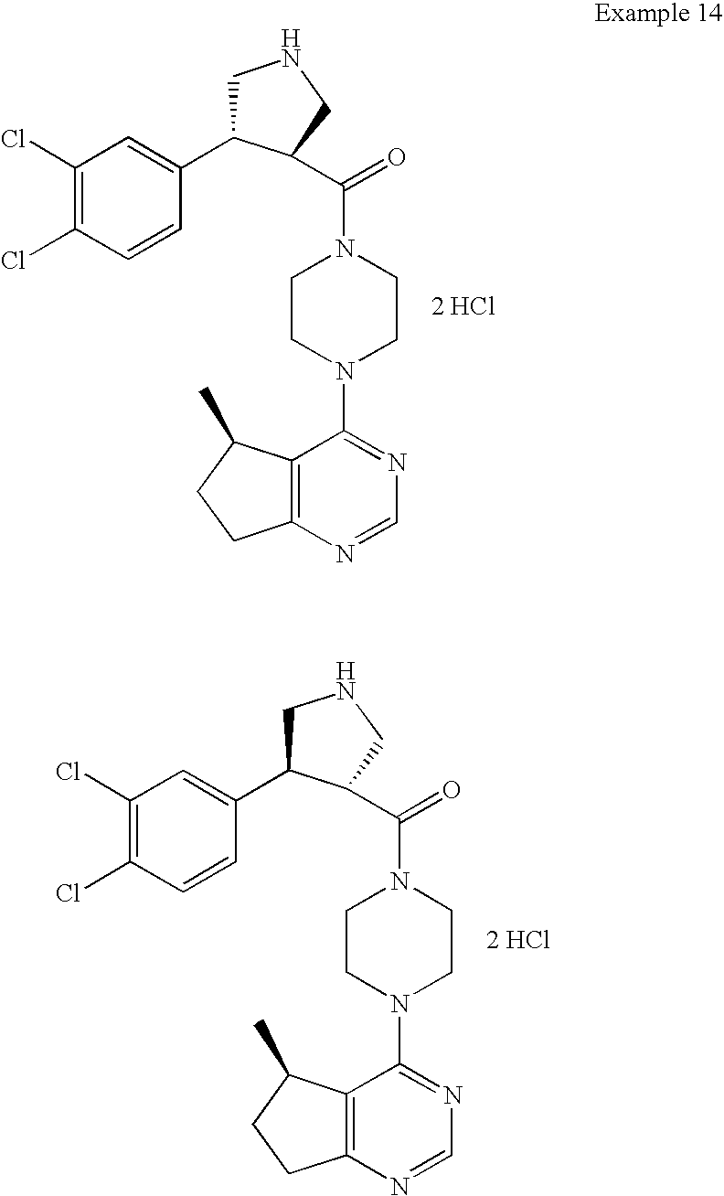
C1(Cl)=C(Cl)C=CC(C2CNCC2C(=O)N2CCN(C3=NC=NC4=C3C(C)CC4)CC2)=C1.[2 HCl].C1(Cl)=C(Cl)C=CC(C2CNCC2C(=O)N2CCN(C3=NC=NC4=C3C(C)CC4)CC2)=C1.[2 HCl]
